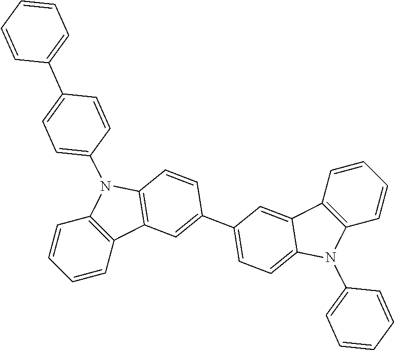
C1=CC2=C(C=C1)N(C1=CC=C(C3=CC=CC=C3)C=C1)C1=C2C=C(C2=CC=C3C(=C2)C2=C(N3C3=CC=CC=C3)C=CC=C2)C=C1
